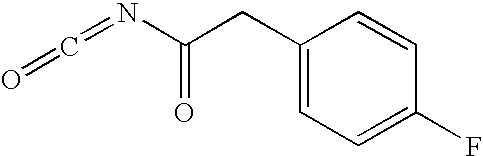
C(=NC(CC1=CC=C(F)C=C1)=O)=O
